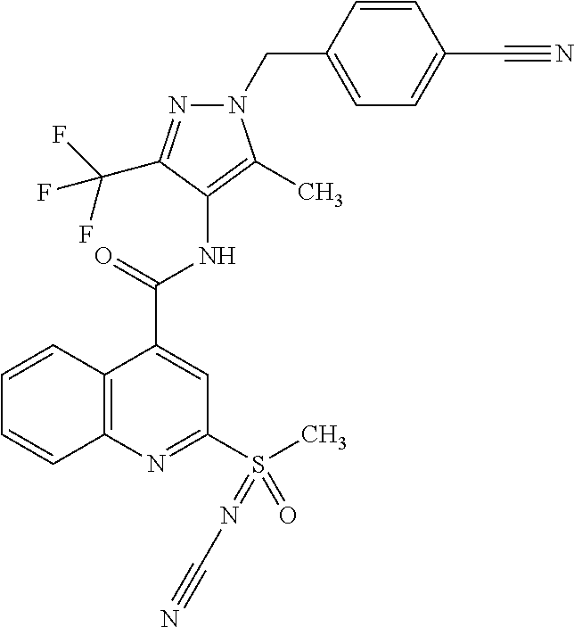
C(C1=CC=C(CN2N=C(C(F)(F)F)C(NC(C3=CC(S(C)(=O)=NC#N)=NC4=C3C=CC=C4)=O)=C2C)C=C1)#N
